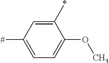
C1(*)=CC([#])=CC=C1OC
